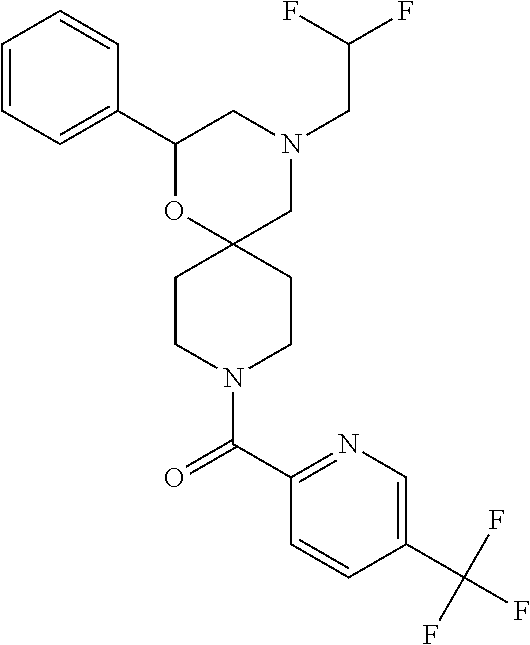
N1(CC(F)F)CC2(OC(C3=CC=CC=C3)C1)CCN(C(C1=NC=C(C(F)(F)F)C=C1)=O)CC2
